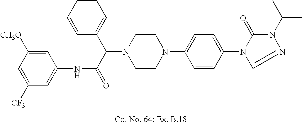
N1(C(C(=O)NC2=CC([CF3])=CC([CH3O])=C2)C2=CC=CC=C2)CCN(C2=CC=C(N3C(=O)N(C(C)C)N=C3)C=C2)CC1
